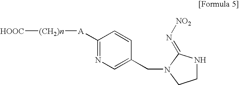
C1([A][(CH2)n][HOOC])=NC=C(CN2C(=N[NO2])NCC2)C=C1
